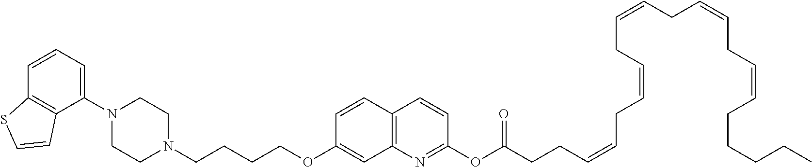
C1(N2CCN(CCCCOC3=CC4=C(C=C3)C=CC(OC(CCC=CCC=CCC=CCC=CCC=CCCCCC)=O)=N4)CC2)=CC=CC2=C1C=CS2
